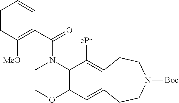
C1COC2=C(N1C(C1=C([MeO])C=CC=C1)=O)C([cPr])=C1C(=C2)CCN([Boc])CC1
